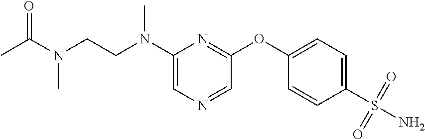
C1(N(CCN(C(C)=O)C)C)=CN=CC(OC2=CC=C(S(N)(=O)=O)C=C2)=N1
